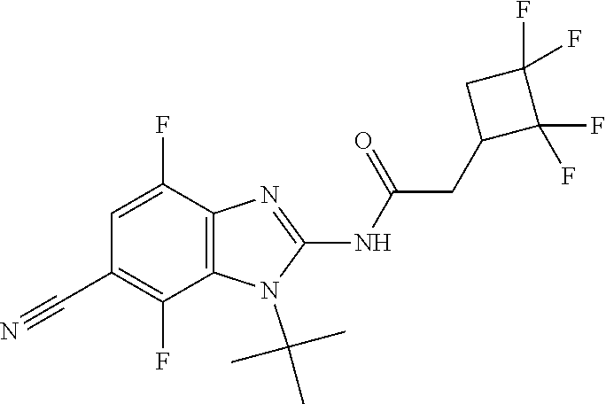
C1=C(F)C2=C(C(F)=C1C#N)N(C(C)(C)C)C(NC(=O)CC1C(F)(F)C(F)(F)C1)=N2
